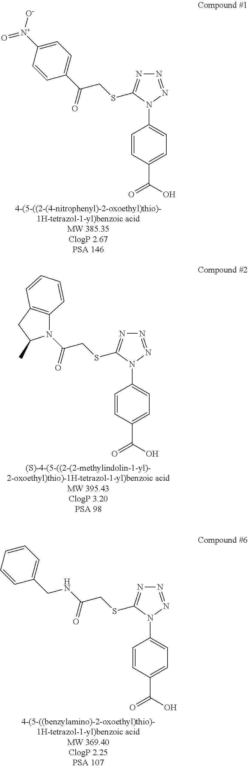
N1=NN(C2=CC=C(C(O)=O)C=C2)C(SCC(C2=CC=C([N+]([O-])=O)C=C2)=O)=N1.N1=NN(C2=CC=C(C(O)=O)C=C2)C(SCC(=O)N2C3=C(CC2C)C=CC=C3)=N1.N1=NN(C2=CC=C(C(O)=O)C=C2)C(SCC(=O)NCC2=CC=CC=C2)=N1
